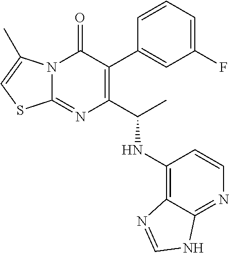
N12C(=NC(C(C)NC3=C4C(=NC=C3)NC=N4)=C(C3=CC(F)=CC=C3)C1=O)SC=C2C
